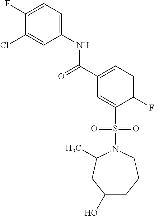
C1(F)=CC=C(NC(C2=CC=C(F)C(S(N3C(C)CC(O)CCC3)(=O)=O)=C2)=O)C=C1Cl
